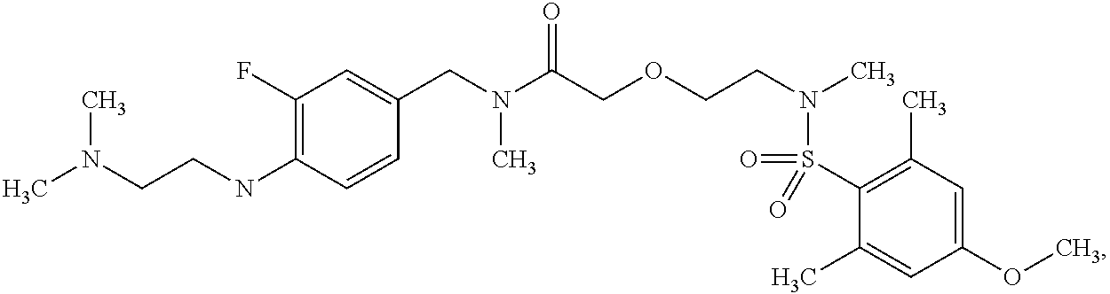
C1(CN(C(COCCN(C)S(=O)(C2=C(C)C=C(OC)C=C2C)=O)=O)C)=CC(F)=C(NCCN(C)C)C=C1
